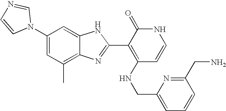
C1(C)=C2C(=CC(N3C=NC=C3)=C1)NC(C1=C(NCC3=CC=CC(CN)=N3)C=CNC1=O)=N2
